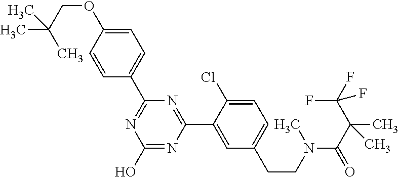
N1=C(C2=CC=C(OCC(C)(C)C)C=C2)N=C(C2=CC(CCN(C)C(C(C)(C(F)(F)F)C)=O)=CC=C2Cl)N=C1O
